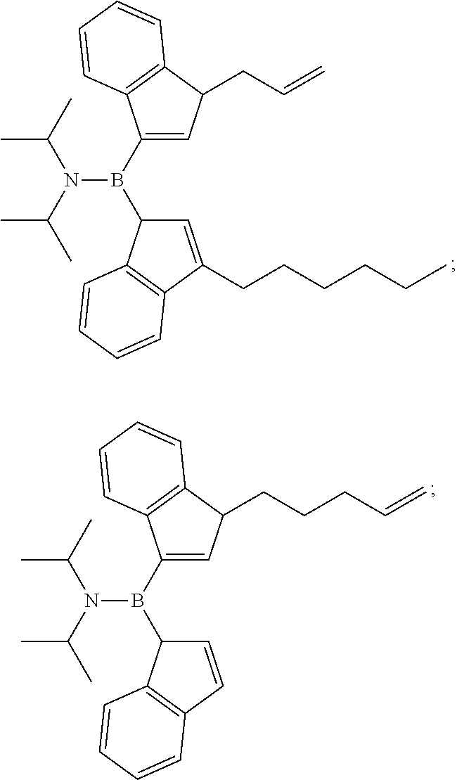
C1(B(C2C=C(CCCCCC)C3=C2C=CC=C3)N(C(C)C)C(C)C)=CC(CC=C)C2=C1C=CC=C2.C1(B(C2C=CC3=C2C=CC=C3)N(C(C)C)C(C)C)=CC(CCCC=C)C2=C1C=CC=C2
